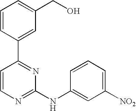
C1=CC(C2=NC(NC3=CC([NO2])=CC=C3)=NC=C2)=CC(CO)=C1
